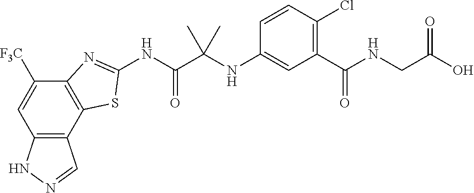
C12=C(C3=C(C([F3C])=C1)N=C(NC(C(NC1=CC(C(NCC(O)=O)=O)=C(Cl)C=C1)(C)C)=O)S3)C=NN2
